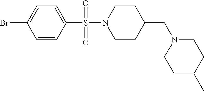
C1N(S(C2=CC=C(Br)C=C2)(=O)=O)CCC(CN2CCC(C)CC2)C1
